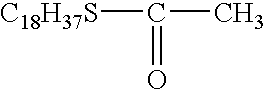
[C18H37S]C(C)=O
